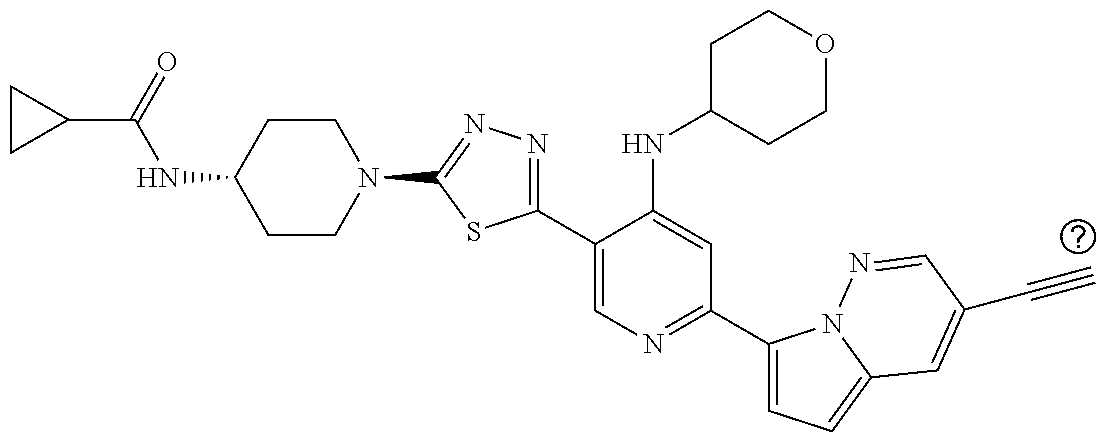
C1CN(C2=NN=C(C3=CN=C(C4=CC=C5N4N=CC(C#C)=C5)C=C3NC3CCOCC3)S2)CCC1NC(C1CC1)=O
